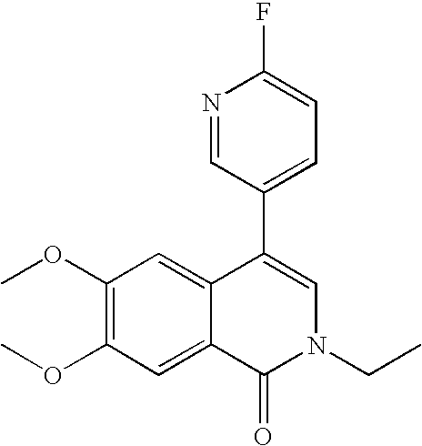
FC1=CC=C(C2=CN(CC)C(=O)C3=CC(OC)=C(OC)C=C23)C=N1
